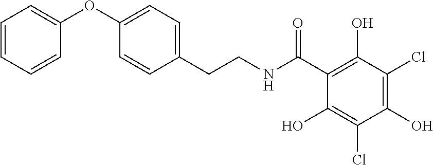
C1=CC=CC(OC2=CC=C(CCNC(C3=C(O)C(Cl)=C(O)C(Cl)=C3O)=O)C=C2)=C1
